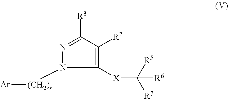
[X](C([R7])([R5])[R6])C1=C([R2])C([R3])=NN1[(CH2)r][Ar]
